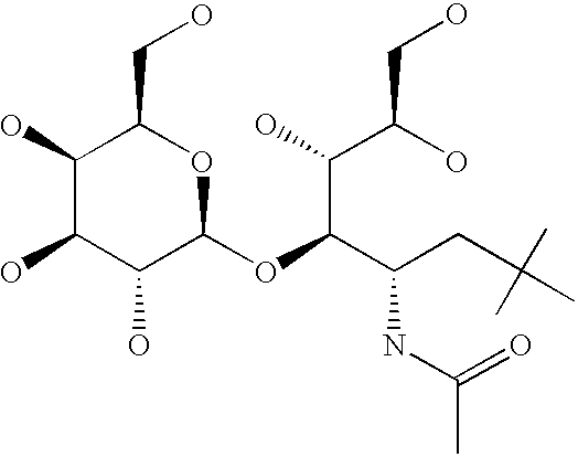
C1(O)C(O)C(O)C(OC(C(CC(C)(C)C)NC(=O)C)C(C(O)CO)O)OC1CO
